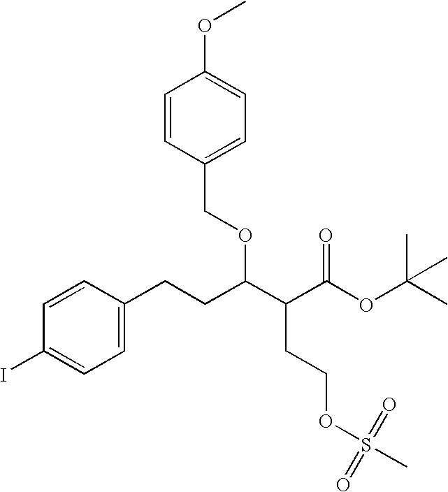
C1=CC(COC(C(C(OC(C)(C)C)=O)CCOS(C)(=O)=O)CCC2=CC=C(I)C=C2)=CC=C1OC
